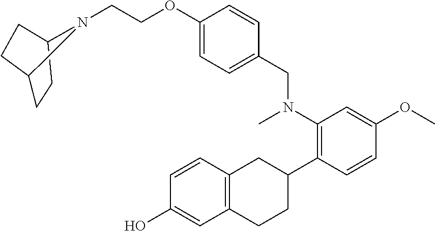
C(COC1=CC=C(CN(C)C2=C(C3CC4=C(CC3)C=C(O)C=C4)C=CC(OC)=C2)C=C1)N1C2CCC1CC2
